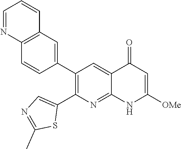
C12=C(C=C(C3=C(C4=CN=C(C)S4)N=C4C(=C3)C(=O)C=C([OMe])N4)C=C1)C=CC=N2
